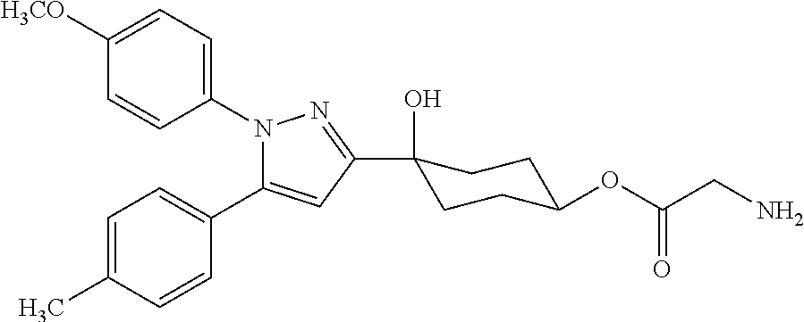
C1([H3CO])=CC=C(N2C(C3=CC=C(C)C=C3)=CC(C3(O)CCC(OC(=O)CN)CC3)=N2)C=C1
